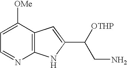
C1=C([OMe])C2=C(N=C1)NC(C([OTHP])CN)=C2
